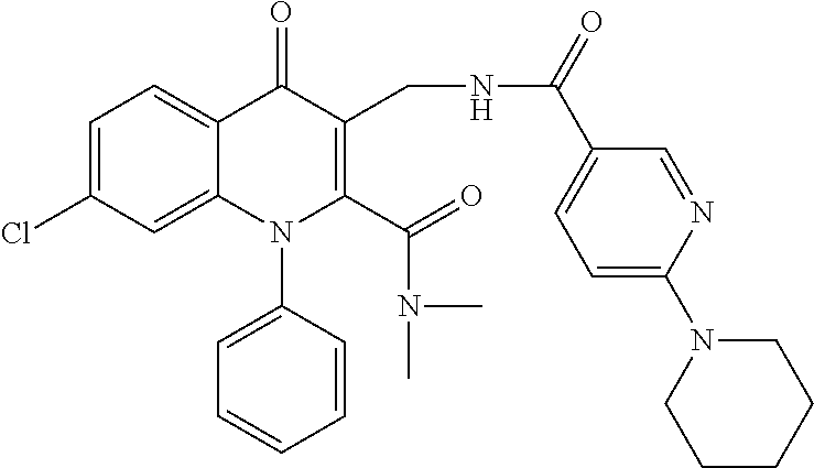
C1=C(Cl)C=C2C(=C1)C(=O)C(CNC(C1=CC=C(N3CCCCC3)N=C1)=O)=C(C(=O)N(C)C)N2C1=CC=CC=C1
